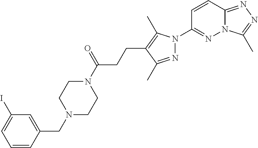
N12C(=NN=C1C)C=CC(N1N=C(C)C(CCC(N3CCN(CC4=CC(I)=CC=C4)CC3)=O)=C1C)=N2
